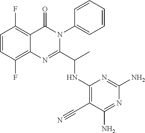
C1=CC(F)=C2C(=C1F)C(=O)N(C1=CC=CC=C1)C(C(C)NC1=C(C#N)C(N)=NC(N)=N1)=N2
